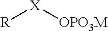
[R][X][OPO3M]
